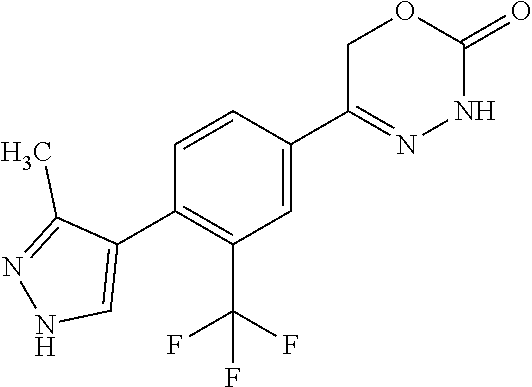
FC(F)(C1=C(C2=CNN=C2C)C=CC(C2=NNC(=O)OC2)=C1)F
